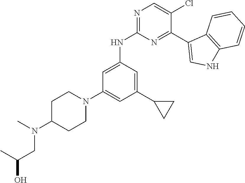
N1=C(NC2=CC(N3CCC(N(C)CC(O)C)CC3)=CC(C3CC3)=C2)N=C(C2=CNC3=C2C=CC=C3)C(Cl)=C1
